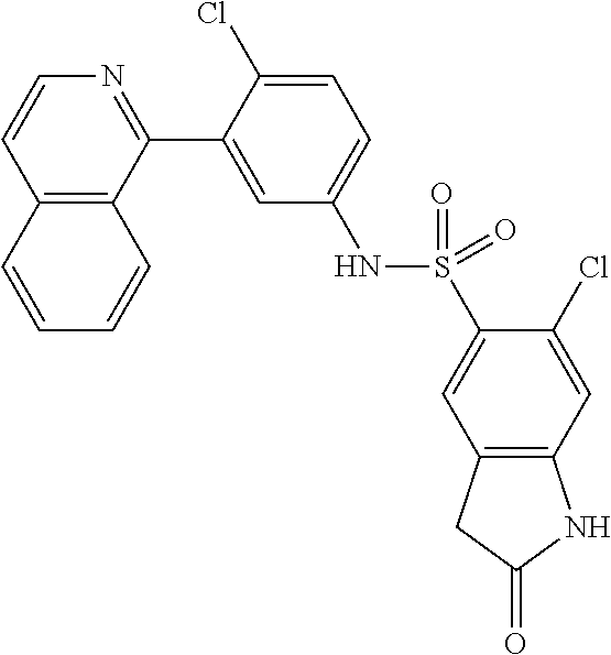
C12=C(C(C3=CC(NS(C4=CC5=C(C=C4Cl)NC(=O)C5)(=O)=O)=CC=C3Cl)=NC=C1)C=CC=C2
